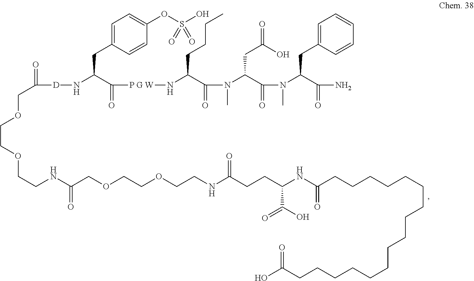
O=C([D]NC(C([P G W]NC(C(N(C(C(N(C(C(N)=O)CC1=CC=CC=C1)C)=O)CC(=O)O)C)=O)CCCC)=O)CC1=CC=C(OS(O)(=O)=O)C=C1)COCCOCCNC(COCCOCCNC(CCC(NC(CCCCCCCCCCCCCCCCC(O)=O)=O)C(O)=O)=O)=O
